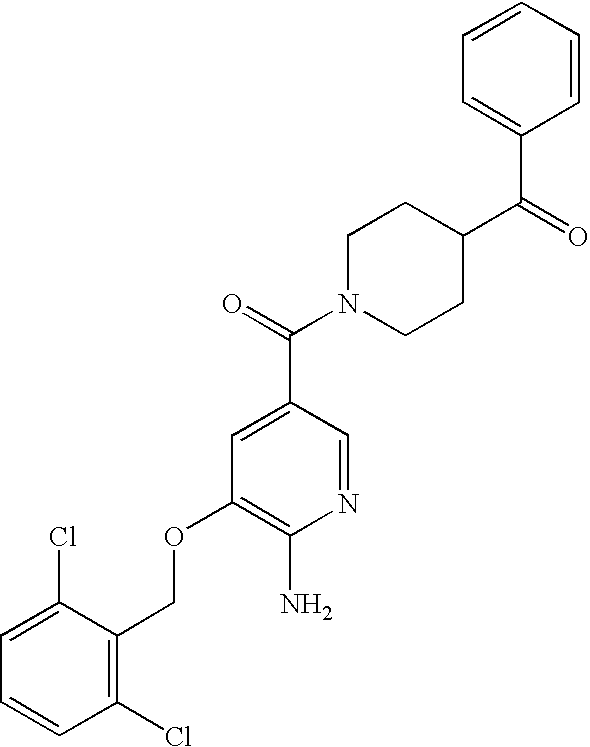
C1(Cl)=C(COC2=C(N)N=CC(C(=O)N3CCC(C(=O)C4=CC=CC=C4)CC3)=C2)C(Cl)=CC=C1
